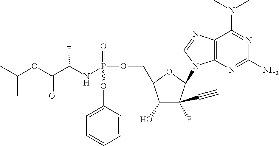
C12=C(N=C(N)N=C1N(C)C)N(C1C(C#C)(F)C(O)C(COP(=O)(NC(C(OC(C)C)=O)C)OC3=CC=CC=C3)O1)C=N2
